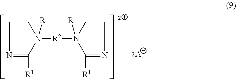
[A].C1CN([R])([R2]N2([R])CCN=C2[R1])C([R1])=N1
